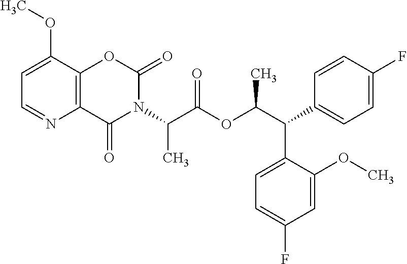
C1=C(OC)C2=C(N=C1)C(=O)N(C(C(OC(C(C1=CC=C(F)C=C1)C1=CC=C(F)C=C1OC)C)=O)C)C(=O)O2
